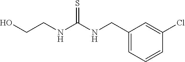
C1(CNC(NCCO)=S)=CC=CC(Cl)=C1
